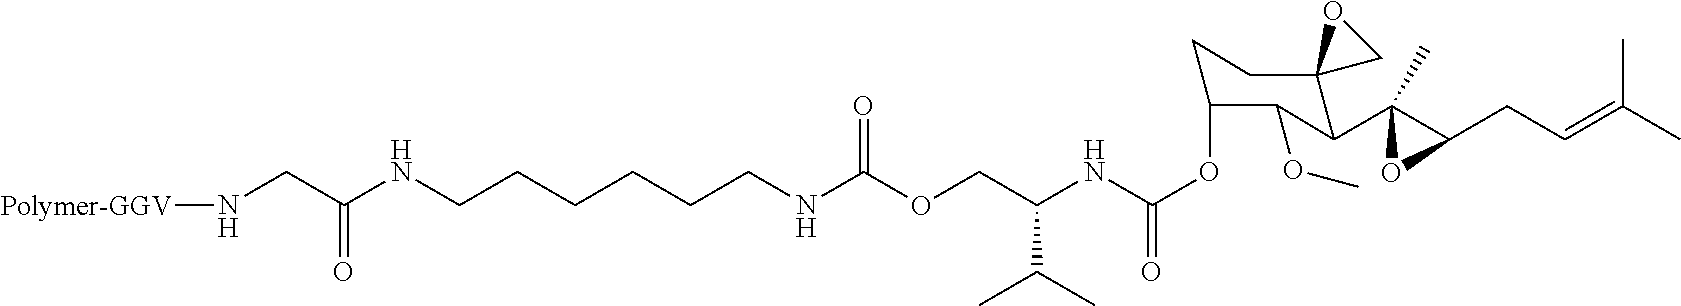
O(CC(NC(OC1CCC2(C(C3(C)C(CC=C(C)C)O3)C1OC)CO2)=O)C(C)C)C(NCCCCCCNC(CN[Polymer-GGV])=O)=O
